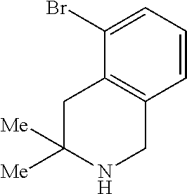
C1C([Me])([Me])NCC2=C1C(Br)=CC=C2
